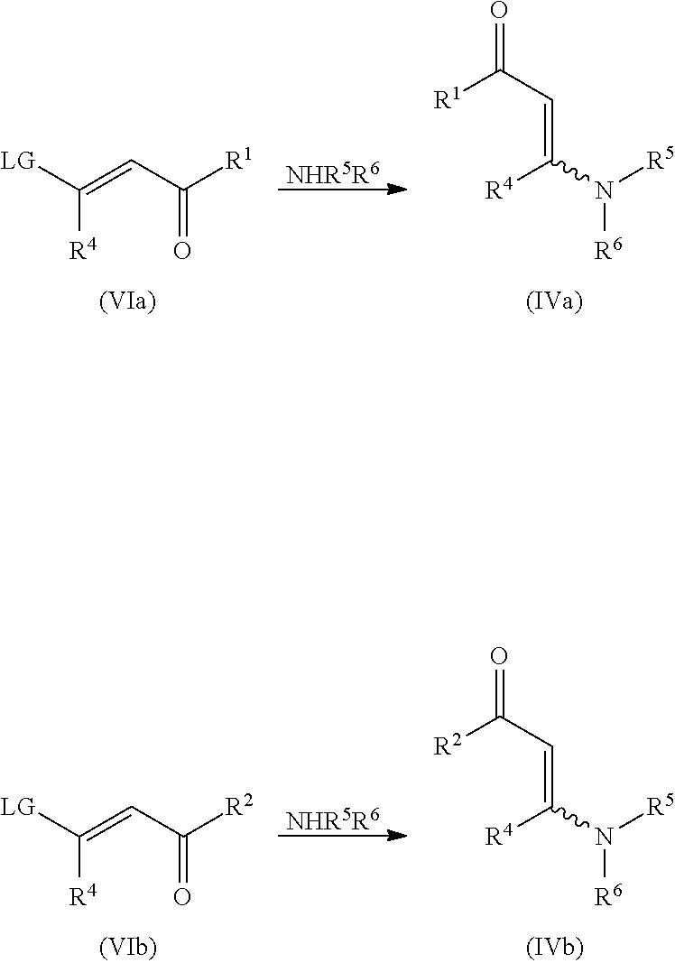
[NHR5R6].[LG]C(=CC([R1])=O)[R4].[R4]C(N([R5])[R6])=CC(=O)[R1].[NHR5R6].[LG]C(=CC([R2])=O)[R4].[R4]C(N([R5])[R6])=CC(=O)[R2]
